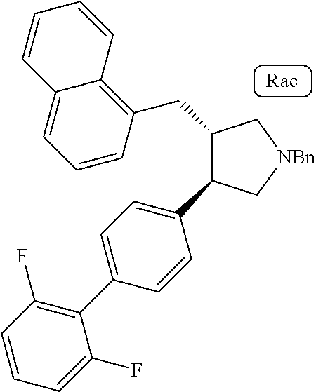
C1=CC(CC2C(C3=CC=C(C4=C(F)C=CC=C4F)C=C3)C[NBn]C2)=C2C(=C1)C=CC=C2
